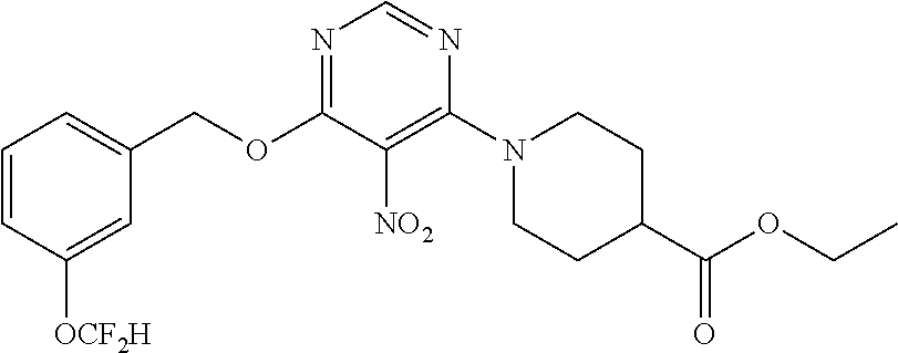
C1=CC([OCF2H])=CC(COC2=NC=NC(N3CCC(C(OCC)=O)CC3)=C2[NO2])=C1
